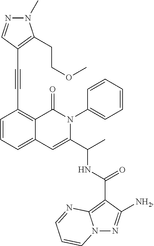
C1=CC=C2C(=C1C#CC1=C(CCOC)N(C)N=C1)C(=O)N(C1=CC=CC=C1)C(C(C)NC(C1=C3N(N=C1[NH2])C=CC=N3)=O)=C2
